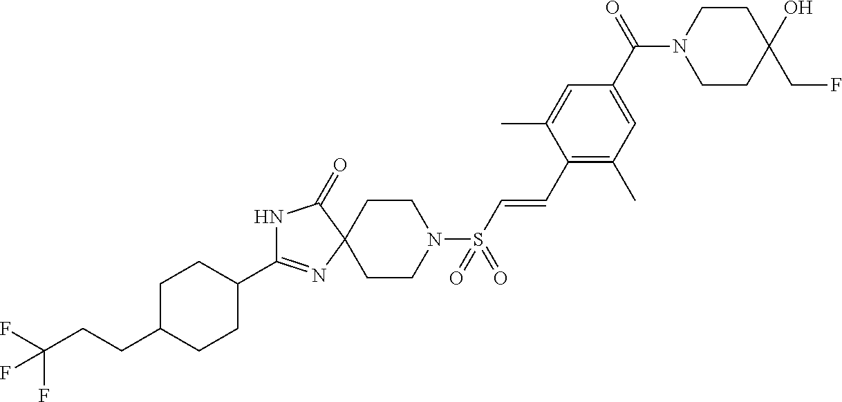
C1C(CCC(F)(F)F)CCC(C2=NC3(C(=O)N2)CCN(S(C=CC2=C(C)C=C(C(=O)N4CCC(O)(CF)CC4)C=C2C)(=O)=O)CC3)C1
